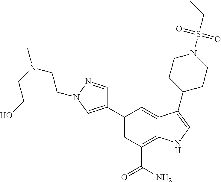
C1(C2=CN(CCN(C)CCO)N=C2)=CC(C(N)=O)=C2C(=C1)C(C1CCN(S(CC)(=O)=O)CC1)=CN2
